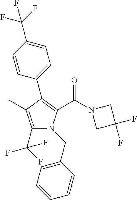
C1(C(F)(F)F)=C(C)C(C2=CC=C(C(F)(F)F)C=C2)=C(C(N2CC(F)(F)C2)=O)N1CC1=CC=CC=C1
